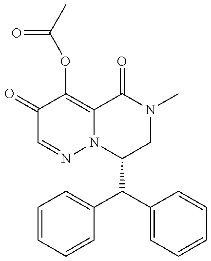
C1(C(C2=CC=CC=C2)C2=CC=CC=C2)CN(C)C(=O)C2=C(OC(=O)C)C(=O)C=NN12
